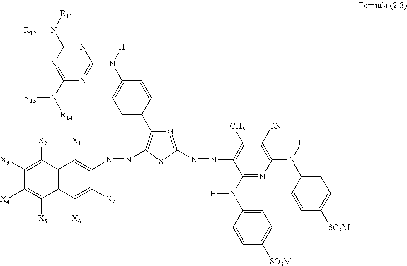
C1=C(C2=C(N=NC3=C([X1])C4=C(C([X6])=C3[X7])C([X5])=C([X4])C([X3])=C4[X2])SC(N=NC3=C(C)C([CN])=C(N([H])C4=CC=C([SO3M])C=C4)N=C3N(C3=CC=C([SO3M])C=C3)[H])=[G]2)C=CC(N([H])C2=NC(N([R14])[R13])=NC(N([R11])[R12])=N2)=C1
